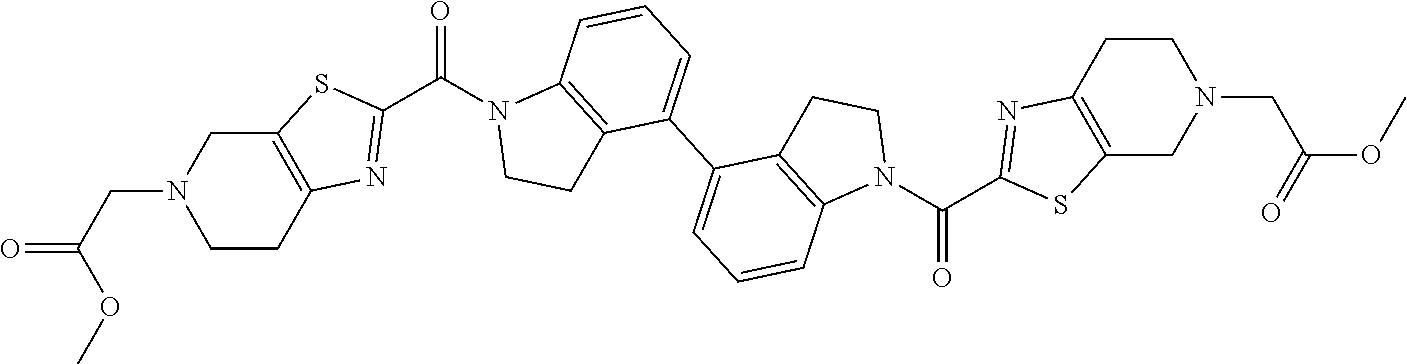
COC(=O)CN1CCC2=C(C1)SC(C(=O)N1CCC3=C1C=CC=C3C1=CC=CC3=C1CCN3C(=O)C1=NC3=C(S1)CN(CC(=O)OC)CC3)=N2
